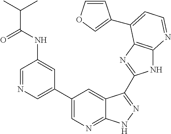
C1=NC=C(C2=CN=C3C(=C2)C(C2=NC4=C(N2)N=CC=C4C2=COC=C2)=NN3)C=C1NC(C(C)C)=O
